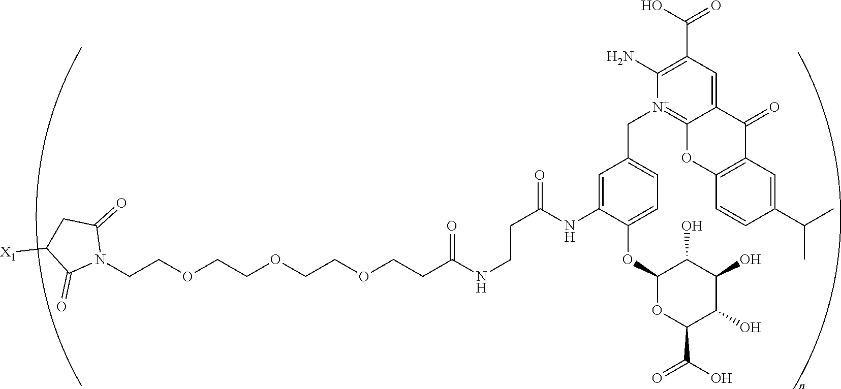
C(COCCOCCOCCC(NCCC(=O)NC1=CC(C[N+]2=C3C(=CC(C(O)=O)=C2N)C(=O)C2=C(O3)C=CC(C(C)C)=C2)=CC=C1OC1OC(C(O)=O)C(O)C(O)C1O)=O)N1C(=O)CC([X1])C1=O
